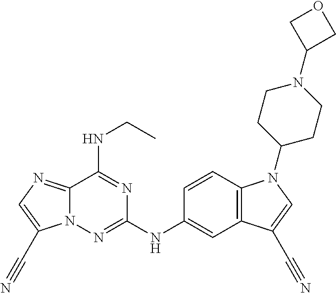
C1(NC2=NN3C(=NC=C3C#N)C(NCC)=N2)=CC2=C(N(C3CCN(C4COC4)CC3)C=C2C#N)C=C1
